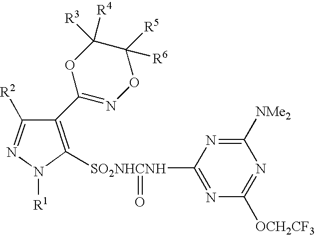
C1(C2=NOC([R5])([R6])C([R3])([R4])O2)=C([SO2NHCNH](C2=NC([OCH2CF3])=NC([NMe2])=N2)=O)N([R1])N=C1[R2]
